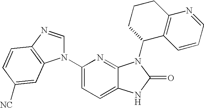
C12=CC=C(N3C=NC4=C3C=C([NC])C=C4)N=C1N(C1C3=C(CCC1)N=CC=C3)C(=O)N2
